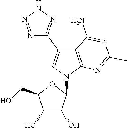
C1(O)C(O)C(N2C3=C(C(C4=NNN=N4)=C2)C(N)=NC(C)=N3)OC1CO
